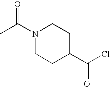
C1C(C(Cl)=O)CCN(C(C)=O)C1
